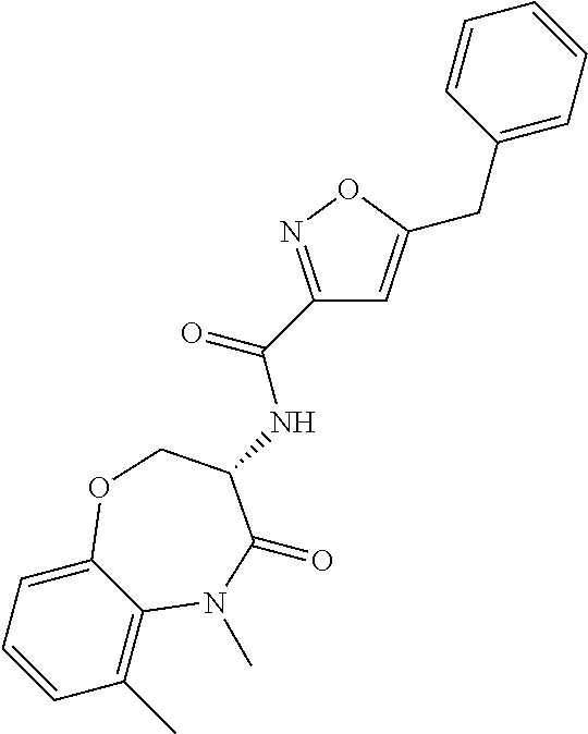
C1(C)=C2C(=CC=C1)OCC(NC(C1=NOC(CC3=CC=CC=C3)=C1)=O)C(=O)N2C
